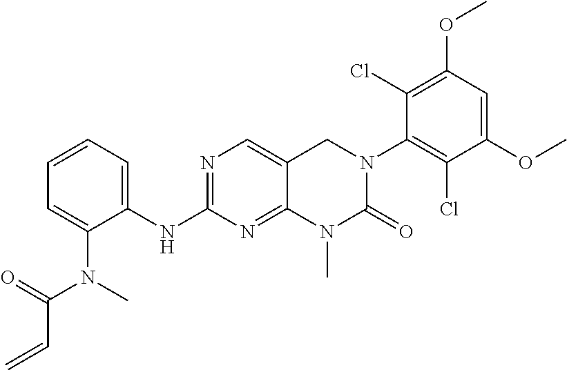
C1=C(N(C(C=C)=O)C)C(NC2=NC=C3C(=N2)N(C)C(=O)N(C2=C(Cl)C(OC)=CC(OC)=C2Cl)C3)=CC=C1
